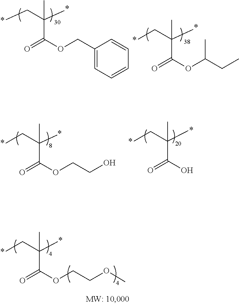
O=C(OCCO)C(C)(CC)C.O=C(O)C(C)(CC)C.O=C(OCCOC)C(C)(CC)C.O=C(OCC1=CC=CC=C1)C(C)(CC)C.O=C(OC(CC)C)C(C)(CC)C
